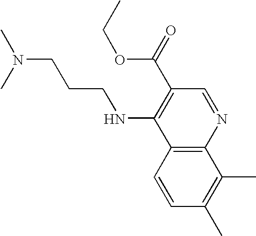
C12=C(C=CC(C)=C1C)C(NCCCN(C)C)=C(C(=O)OCC)C=N2
